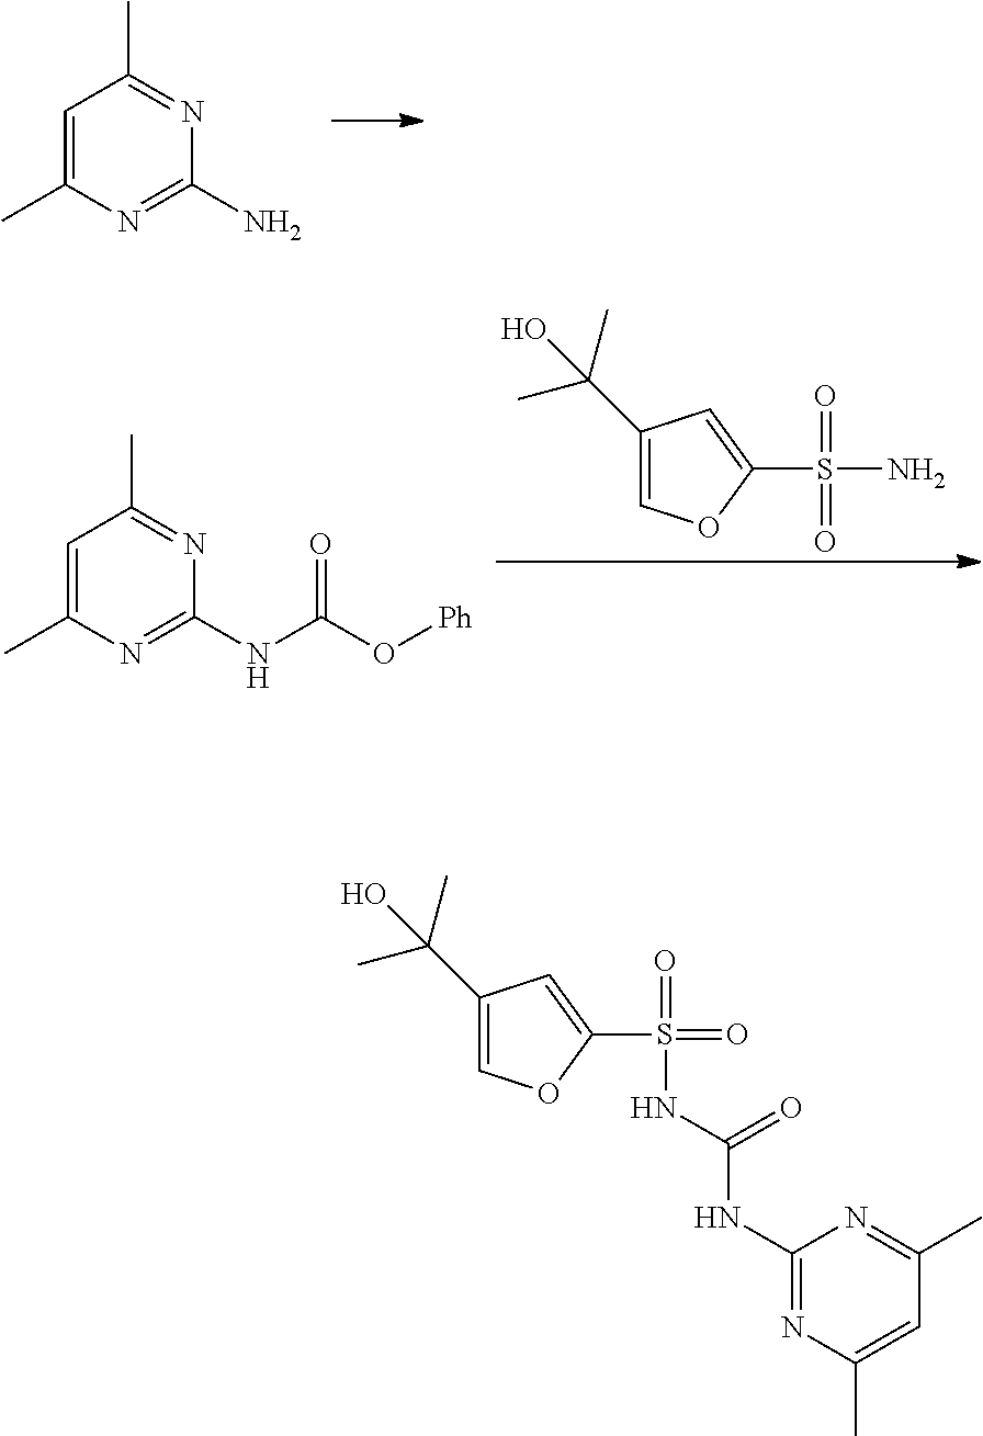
C1=C(C)N=C(N)N=C1C.C1(C(C)(C)O)=COC(S(N)(=O)=O)=C1.C1=C(C)N=C(NC(O[Ph])=O)N=C1C.C1(C(C)(C)O)=COC(S(NC(NC2=NC(C)=CC(C)=N2)=O)(=O)=O)=C1
